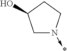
C1N(->*)CCC1O
